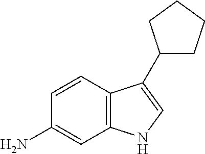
C1=CC(N)=CC2=C1C(C1CCCC1)=CN2
